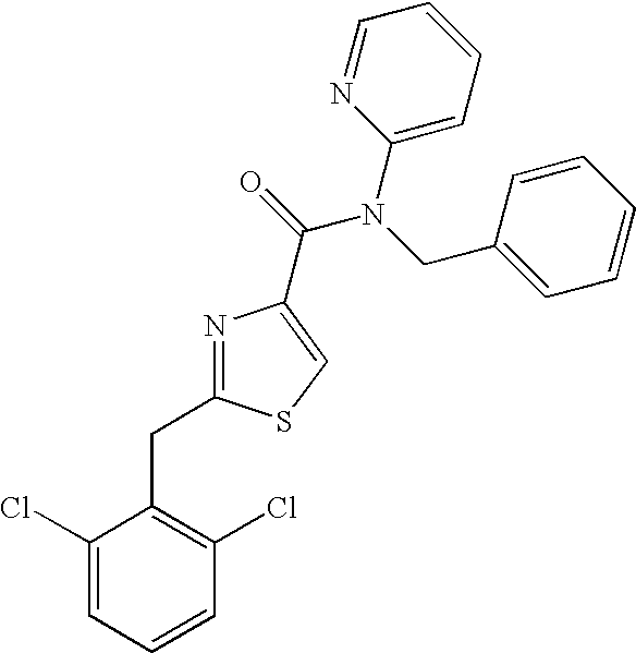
N1=C(CC2=C(Cl)C=CC=C2Cl)SC=C1C(=O)N(CC1=CC=CC=C1)C1=CC=CC=N1
